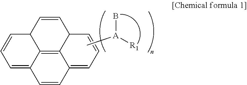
C1=CC2=CC=CC3C2=C2C1=CC=CC2C=C3.C[A]([R1])B
